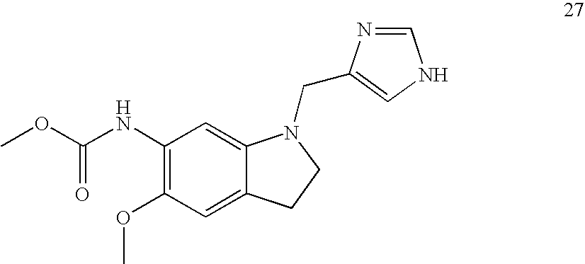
C1(NC(OC)=O)=C(OC)C=C2C(=C1)N(CC1=CNC=N1)CC2
